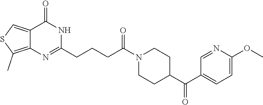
C12=CSC(C)=C1N=C(CCCC(N1CCC(C(C3=CC=C(OC)N=C3)=O)CC1)=O)NC2=O
